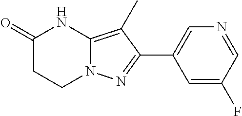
C1C(=O)NC2=C(C)C(C3=CN=CC(F)=C3)=NN2C1
